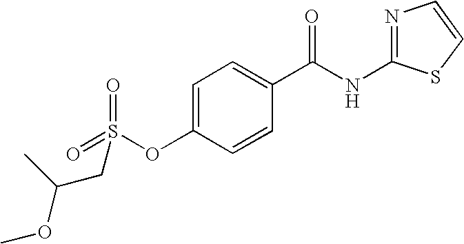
C1=C(OS(=O)(=O)CC(OC)C)C=CC(C(NC2=NC=CS2)=O)=C1
